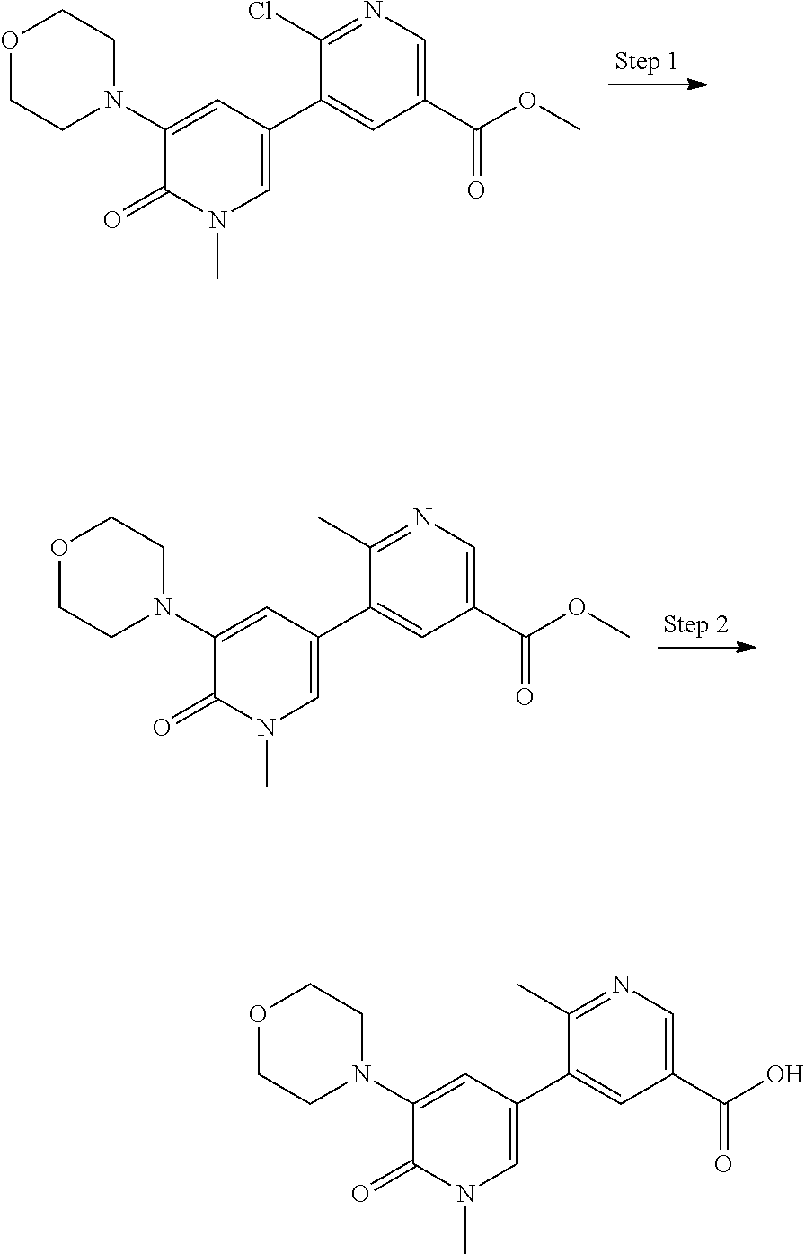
C1=C(C2=CC(C(OC)=O)=CN=C2Cl)C=C(N2CCOCC2)C(=O)N1C.C1=C(C2=CC(C(OC)=O)=CN=C2C)C=C(N2CCOCC2)C(=O)N1C.C1=C(C2=CC(C(O)=O)=CN=C2C)C=C(N2CCOCC2)C(=O)N1C
